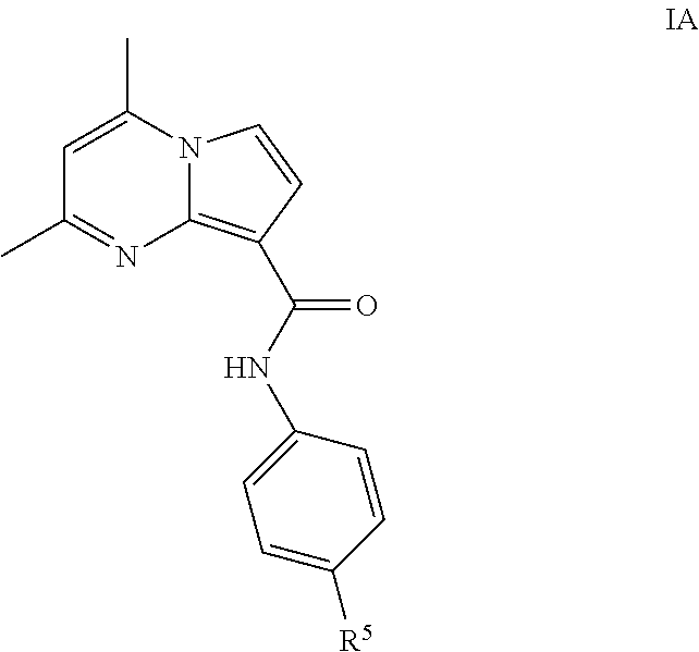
N12C(=C(C(NC3=CC=C([R5])C=C3)=O)C=C1)N=C(C)C=C2C
